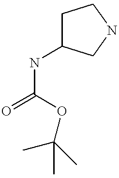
C1C(NC(=O)OC(C)(C)C)CNC1
